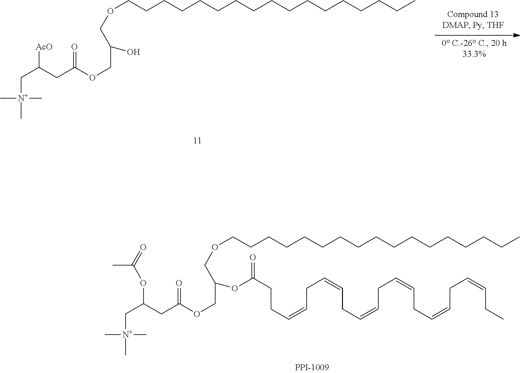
C(C(COCCCCCCCCCCCCCCCCC)OC(CCC=CCC=CCC=CCC=CCC=CCC=CCC)=O)OC(=O)CC(C[N+](C)(C)C)OC(C)=O.C(C(O)COCCCCCCCCCCCCCCCCC)OC(=O)CC(C[N+](C)(C)C)[AcO]
